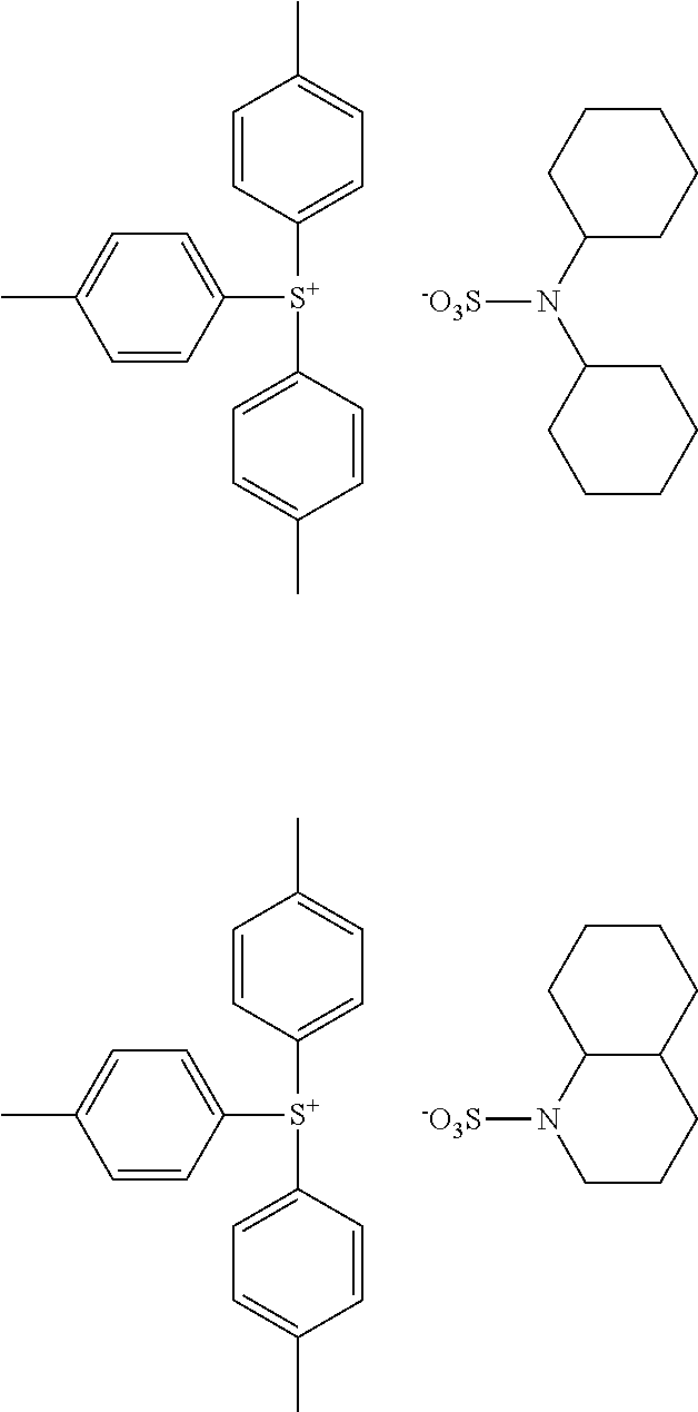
C1([S+](C2=CC=C(C)C=C2)C2=CC=C(C)C=C2)=CC=C(C)C=C1.[-O3S]N(C1CCCCC1)C1CCCCC1.C1([S+](C2=CC=C(C)C=C2)C2=CC=C(C)C=C2)=CC=C(C)C=C1.[-O3S]N1CCCC2C1CCCC2
